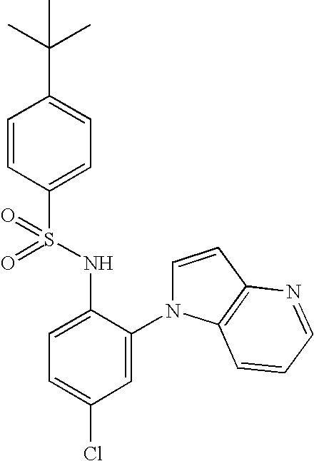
C1=CC(S(NC2=CC=C(Cl)C=C2N2C=CC3=C2C=CC=N3)(=O)=O)=CC=C1C(C)(C)C
